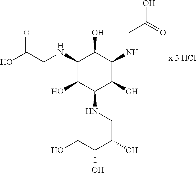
OC(CNC1C(O)C(NCC(O)=O)C(O)C(NCC(O)C(CO)O)C1O)=O
